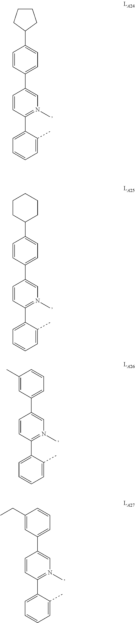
C1=CC(C2=CC=CC=C2C)=N(C)C=C1C1=CC=C(C2CCCC2)C=C1.C1=CC(C2=CC=CC=C2C)=N(C)C=C1C1=CC=C(C2CCCCC2)C=C1.C1=CC(C2=CC=CC=C2C)=N(C)C=C1C1=CC=CC(C)=C1.C1=CC(C2=CC=CC=C2C)=N(C)C=C1C1=CC=CC(CC)=C1
